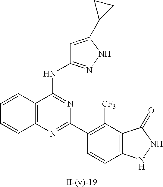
C12=C(N=C(C3=C([CF3])C4=C(C=C3)NNC4=O)N=C1NC1=NNC(C3CC3)=C1)C=CC=C2
